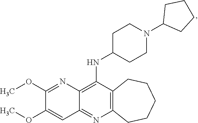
C12=C(N=C3C(=C1NC1CCN(C4CCCC4)CC1)N=C(OC)C(OC)=C3)CCCCC2
